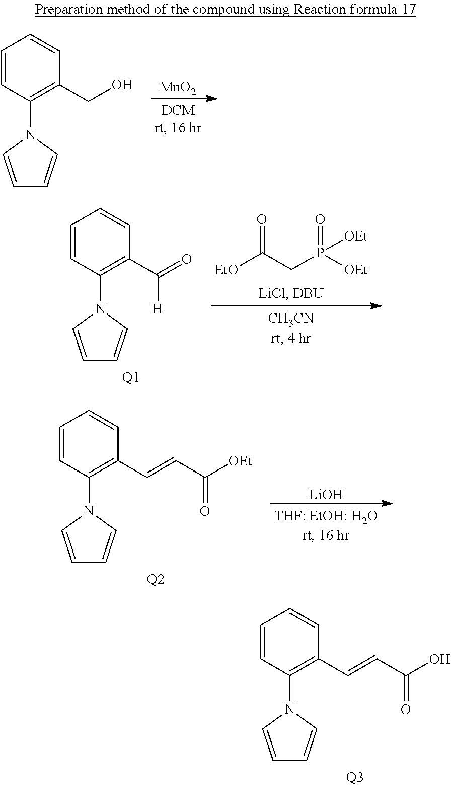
C1=CC(N2C=CC=C2)=C(C=CC(=O)O)C=C1.[Q3].[MnO2].C1=CC(N2C=CC=C2)=C(CO)C=C1.C(CP([OEt])(=O)[OEt])(=O)[EtO].C1=CC(N2C=CC=C2)=C(C(=O)[H])C=C1.[Q1].C1=CC(N2C=CC=C2)=C(C=CC(=O)[OEt])C=C1.[Q2].[LiOH]
